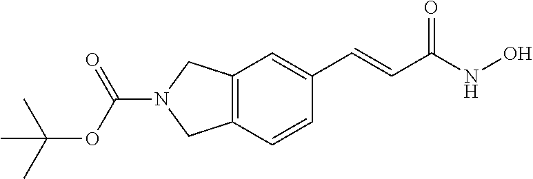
C12=C(C=CC(C=CC(NO)=O)=C1)CN(C(OC(C)(C)C)=O)C2
